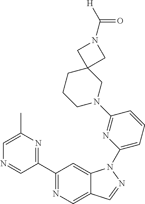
C1(C2=NC(C)=CN=C2)=NC=C2C(=C1)N(C1=CC=CC(N3CC4(CCC3)CN(C([H])=O)C4)=N1)N=C2
